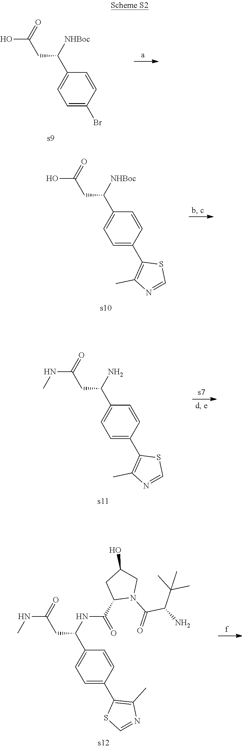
OC(CC([NHBoc])C1=CC=C(Br)C=C1)=O.OC(CC([NHBoc])C1=CC=C(C2=C(C)N=CS2)C=C1)=O.N(C(CC(N)C1=CC=C(C2=C(C)N=CS2)C=C1)=O)C.N(C(CC(NC(=O)C1N(C(C(C(C)(C)C)N)=O)CC(O)C1)C1=CC=C(C2=C(C)N=CS2)C=C1)=O)C
